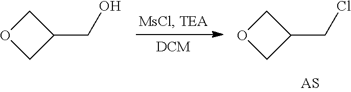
C1C(CCl)CO1.C1C(CO)CO1
